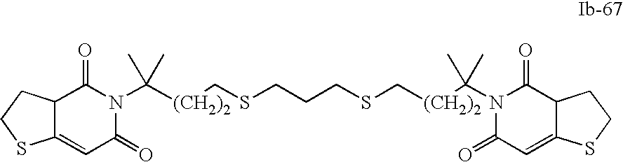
C12=CC(=O)N(C([(CH2)2]CSCCCSC[(CH2)2]C(C)(C)N3C(=O)C=C4C(CCS4)C3=O)(C)C)C(=O)C1CCS2
